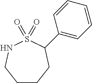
C1CCC(C2=CC=CC=C2)S(=O)(=O)NC1
